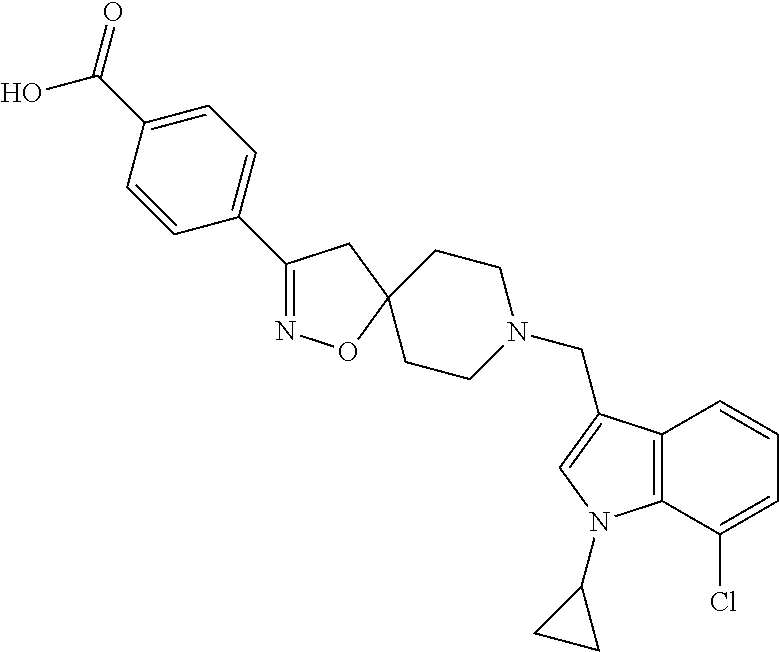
C1(C2=CC=C(C(O)=O)C=C2)=NOC2(C1)CCN(CC1=CN(C3CC3)C3=C1C=CC=C3Cl)CC2
